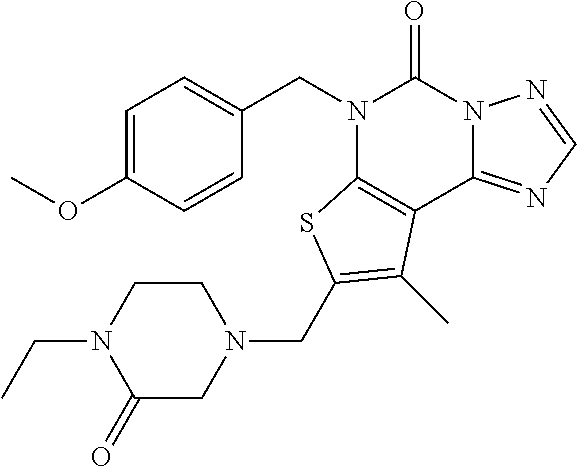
C1=C(OC)C=CC(CN2C3=C(C4=NC=NN4C2=O)C(C)=C(CN2CCN(CC)C(=O)C2)S3)=C1
